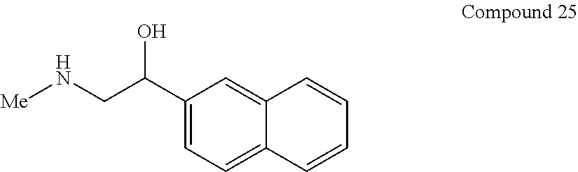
C1(C(CN[Me])O)=CC=C2C(=C1)C=CC=C2
